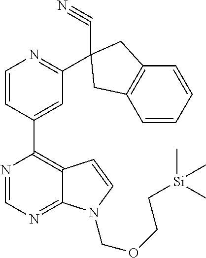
C1=CC(C2=C3C(=NC=N2)N(COCC[Si](C)(C)C)C=C3)=CC(C2(C#N)CC3=C(C=CC=C3)C2)=N1
